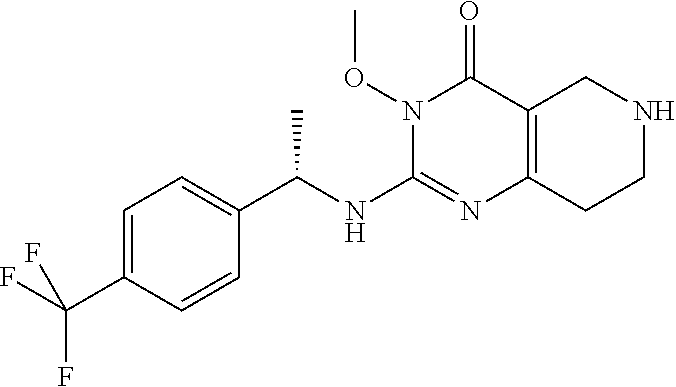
N1(OC)C(NC(C2=CC=C(C(F)(F)F)C=C2)C)=NC2=C(C1=O)CNCC2
